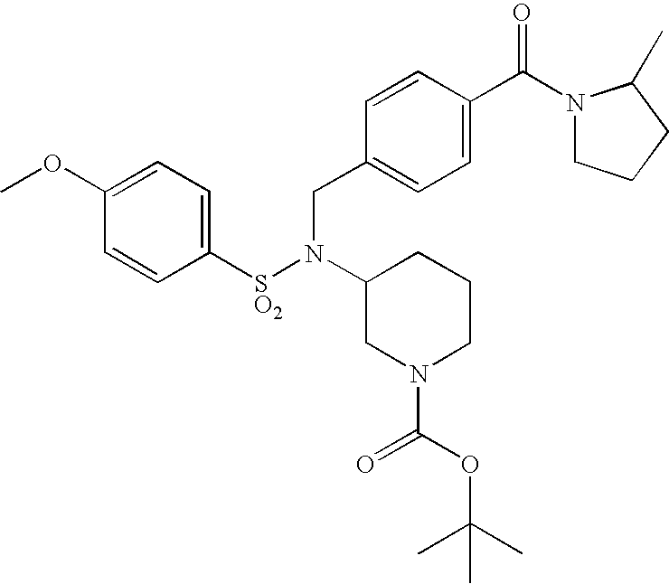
C1=C(OC)C=CC([SO2]N(C2CN(C(OC(C)(C)C)=O)CCC2)CC2=CC=C(C(=O)N3CCCC3C)C=C2)=C1
